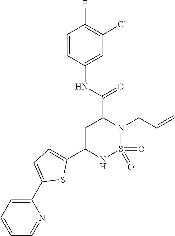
C1C(C2=CC=C(C3=CC=CC=N3)S2)NS(=O)(=O)N(CC=C)C1C(NC1=CC(Cl)=C(F)C=C1)=O
